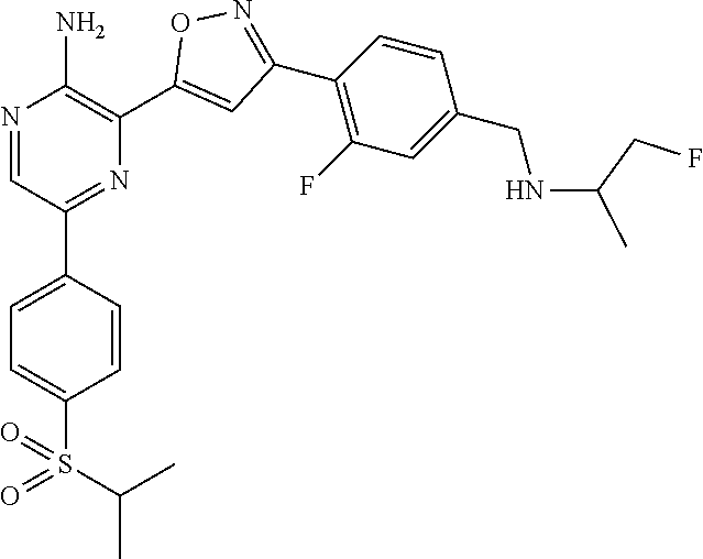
N1=CC(C2=CC=C(S(=O)(C(C)C)=O)C=C2)=NC(C2=CC(C3=C(F)C=C(CNC(CF)C)C=C3)=NO2)=C1N
